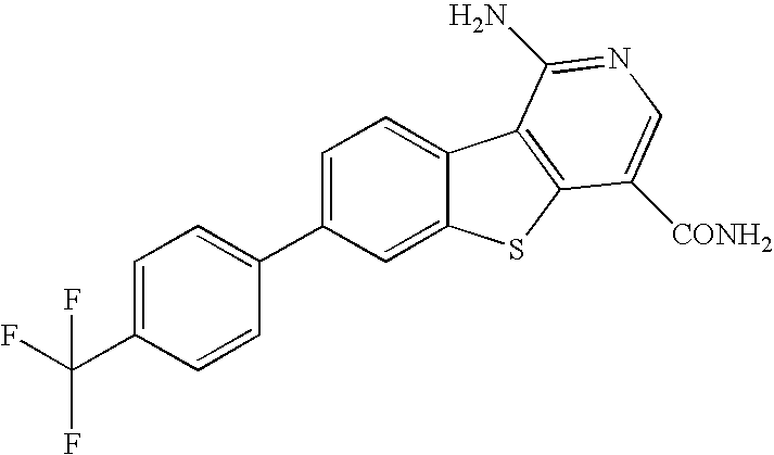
C1=C(C2=CC=C(C(F)(F)F)C=C2)C=C2C(=C1)C1=C(S2)C([CONH2])=CN=C1N
